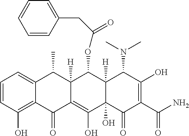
C1=CC(O)=C2C(=C1)C(C)C1([H])C(=C(O)C3(O)C([H])(C1OC(=O)CC1=CC=CC=C1)C(N(C)C)C(O)=C(C(N)=O)C3=O)C2=O
